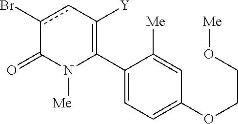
C1(C2=C([Y])cc(Br)C(=O)N2[Me])=CC=C(OCCO[Me])C=C1[Me]
